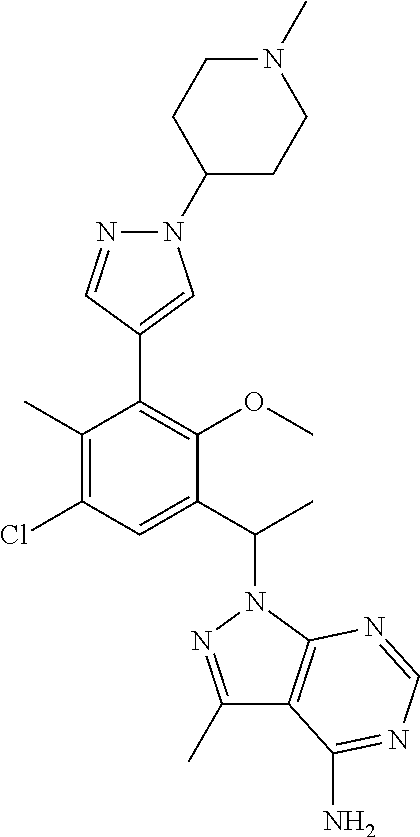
C1(C)=C(Cl)C=C(C(C)N2N=C(C)C3=C2N=CN=C3N)C(OC)=C1C1=CN(C2CCN(C)CC2)N=C1
